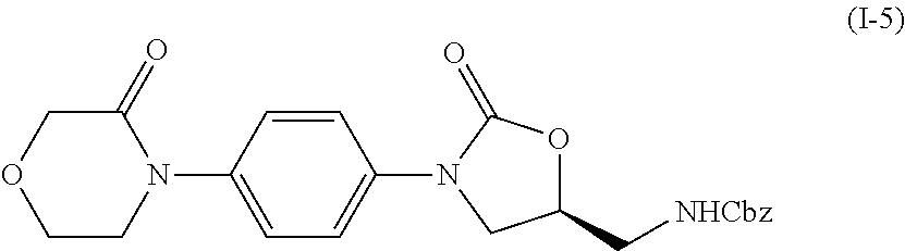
C1=CC(N2C(=O)COCC2)=CC=C1N1CC(C[NHCbz])OC1=O
